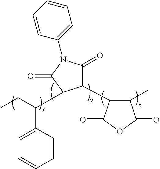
C1=CC(C(CC)C2C(C3C(C)C(=O)OC3=O)C(=O)N(C3=CC=CC=C3)C2=O)=CC=C1
